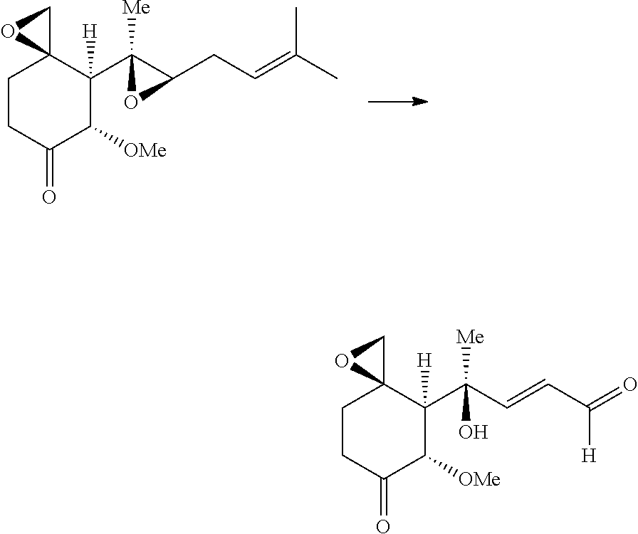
C1CC(=O)C([OMe])C(C2([Me])C(CC=C(C)C)O2)([H])C12CO2.C1CC(=O)C([OMe])C(C(C=CC(=O)[H])(O)[Me])([H])C12CO2
